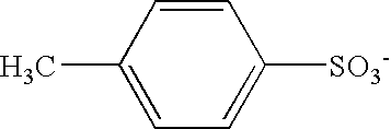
C1(C)=CC=C([SO3-])C=C1
